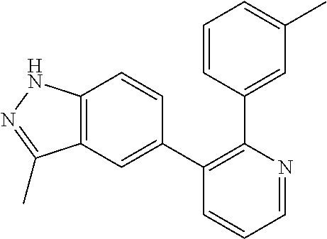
C12=C(C=C(C3=C(C4=CC(C)=CC=C4)N=CC=C3)C=C1)C(C)=NN2
